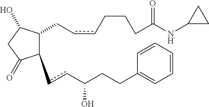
C1(ccC(CCC2=CC=CC=C2)O)C(CccCCCC(NC2CC2)=O)C(O)CC1=O
